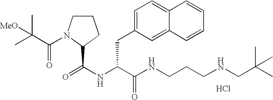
Cl.N(C(C(NCCCNCC(C)(C)C)=O)CC1=CC=C2C(=C1)C=CC=C2)C(=O)C1N(C(=O)C(C)(C)[MeO])CCC1
